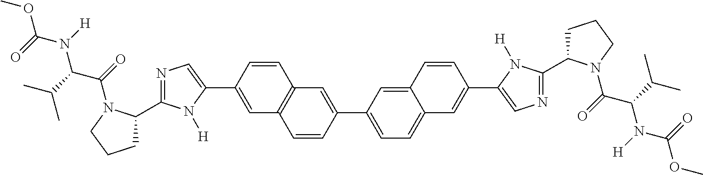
C1=C(C2=CN=C(C3CCCN3C(C(N(C(OC)=O)[H])C(C)C)=O)N2[H])C=CC2=C1C=CC(C1=CC=C3C(=C1)C=CC(C1=CN=C(C4CCCN4C(=O)C(C(C)C)N([H])C(=O)OC)N1[H])=C3)=C2
